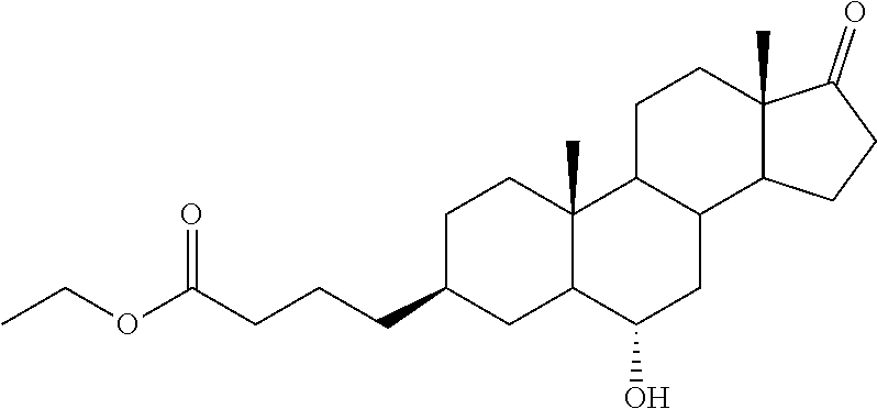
C1C(CCCC(OCC)=O)CC2C(C)(C1)C1C(CC2O)C2C(C)(CC1)C(=O)CC2
